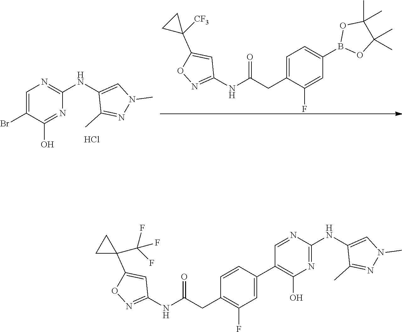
C1=C(CC(NC2=NOC(C3([CF3])CC3)=C2)=O)C(F)=CC(B2OC(C)(C)C(C)(C)O2)=C1.C1(NC2=NC=C(Br)C(O)=N2)=CN(C)N=C1C.Cl.C1=CC(C2=C(O)N=C(NC3=CN(C)N=C3C)N=C2)=CC(F)=C1CC(NC1=NOC(C2(C(F)(F)F)CC2)=C1)=O
